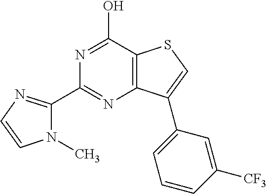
C1(C2=NC3=C(C(O)=N2)SC=C3C2=CC=CC([CF3])=C2)=NC=CN1C
